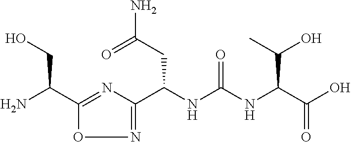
C(NC(NC(C(O)=O)C(O)C)=O)(C1=NOC(C(N)CO)=N1)CC(N)=O
